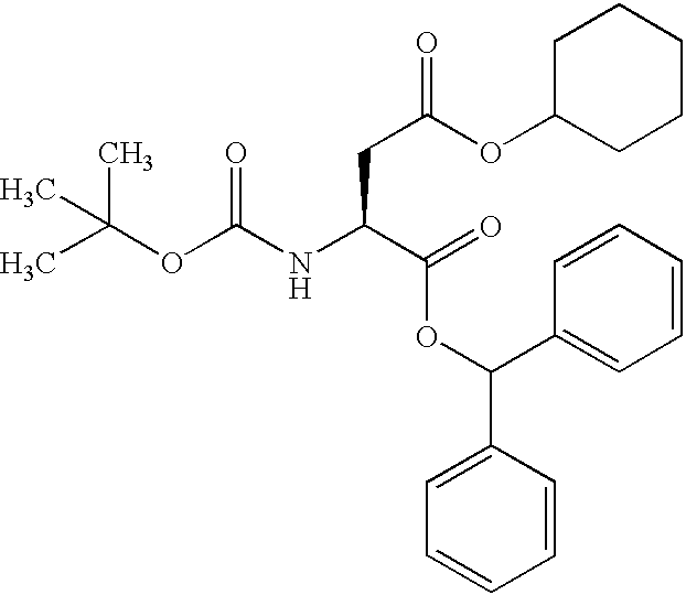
CC(OC(NC(C(OC(C1=CC=CC=C1)C1=CC=CC=C1)=O)CC(OC1CCCCC1)=O)=O)(C)C
